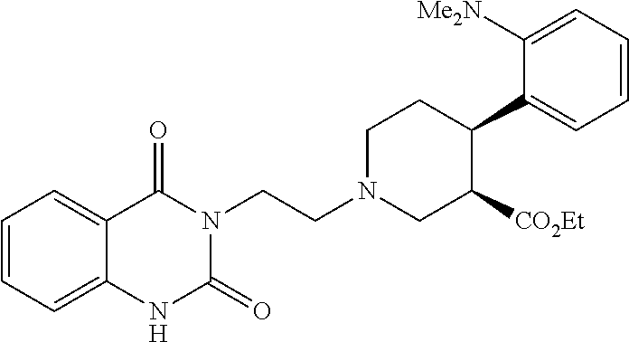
C1=CC=C2C(=C1)C(=O)N(CCN1CC([CO2Et])C(C3=CC=CC=C3[Me2N])CC1)C(=O)N2
